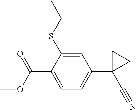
C1=C(SCC)C(C(OC)=O)=CC=C1C1(C#N)CC1
